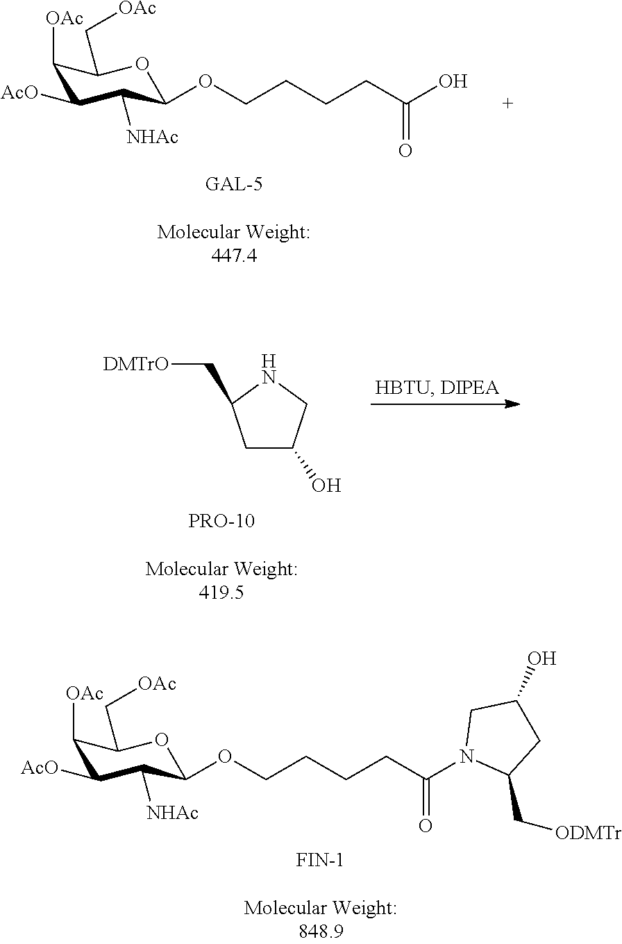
C1([OAc])C([AcO])C([NHAc])C(OCCCCC(N2C(C[ODMTr])CC(O)C2)=O)OC1C[OAc].C1([OAc])C([AcO])C([NHAc])C(OCCCCC(O)=O)OC1C[OAc].C1C(O)CNC1C[DMTrO]
